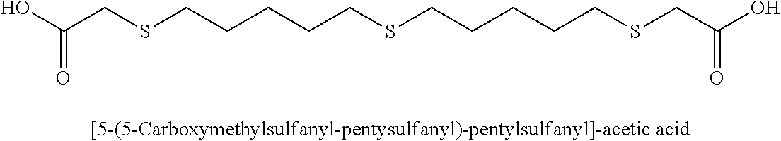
C(CSCCCCCSCC(=O)O)CCCSCC(=O)O
